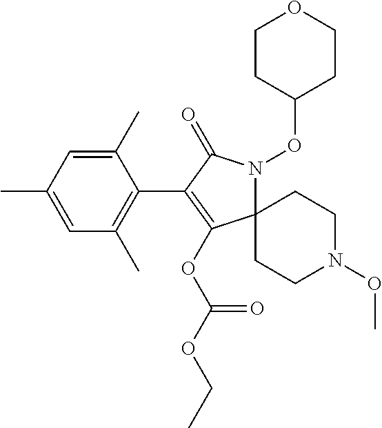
C1(C)=CC(C)=CC(C)=C1C1=C(OC(OCC)=O)C2(N(OC3CCOCC3)C1=O)CCN(OC)CC2
